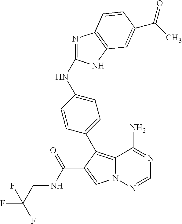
N(C1=NC2=C(N1)C=C(C(C)=O)C=C2)C1=CC=C(C2=C3N(N=CN=C3N)C=C2C(NCC(F)(F)F)=O)C=C1
